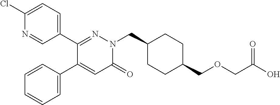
C1(C2=NN(CC3CCC(COCC(O)=O)CC3)C(=O)C=C2C2=CC=CC=C2)=CC=C(Cl)N=C1
